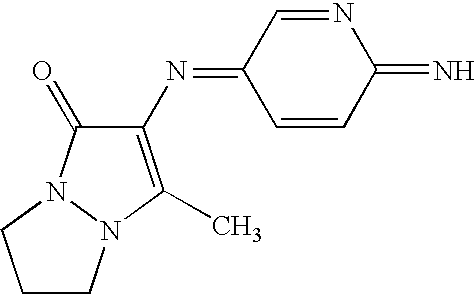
C1(N=C2C=CC(=N)N=C2)=C(C)N2N(C1=O)CCC2
